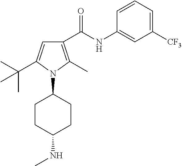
C1(NC(C2=C(C)N(C3CCC(NC)CC3)C(C(C)(C)C)=C2)=O)=CC([CF3])=CC=C1
